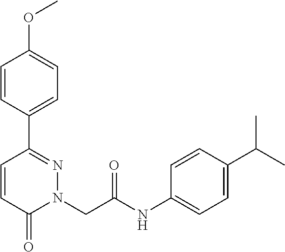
C1=CC(C2=NN(CC(NC3=CC=C(C(C)C)C=C3)=O)C(=O)C=C2)=CC=C1OC
